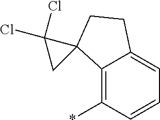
C12=C(*)C=CC=C1CCC21CC1(Cl)Cl
